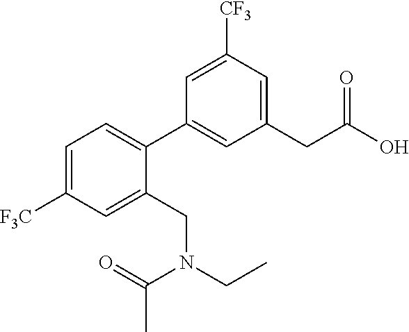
C1=C([F3C])C=C(CN(CC)C(=O)C)C(C2=CC(CC(O)=O)=CC([CF3])=C2)=C1
